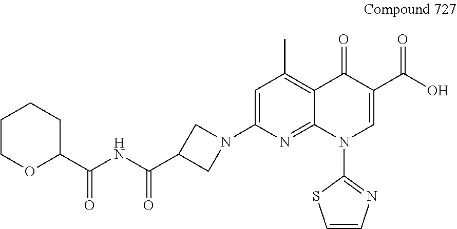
C1(C(NC(C2CCCCO2)=O)=O)CN(C2=CC(C)=C3C(=N2)N(C2=NC=CS2)C=C(C(O)=O)C3=O)C1
